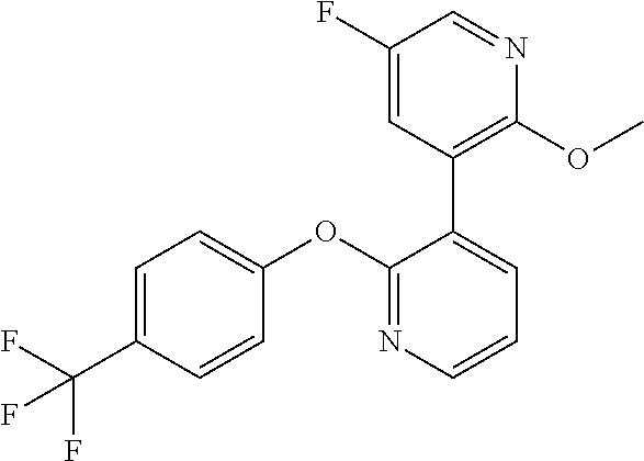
C1=C(C(F)(F)F)C=CC(OC2=NC=CC=C2C2=C(OC)N=CC(F)=C2)=C1
